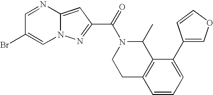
N12C(=CC(C(=O)N3CCC4=C(C3C)C(C3=COC=C3)=CC=C4)=N1)N=CC(Br)=C2
